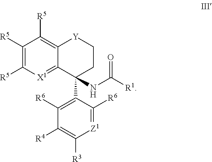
C1([R5])=C([R5])[X1]=C2C(=C1[R5])[Y]CCC2(C1=C([R6])C([R4])=C([R3])[Z1]=C1[R6])NC([R1])=O
